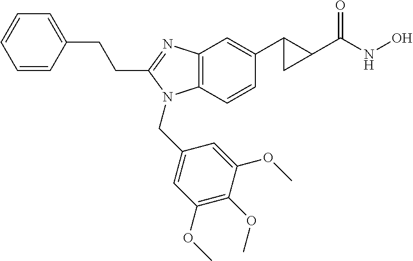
C12=C(C=CC(C3CC3C(=O)NO)=C1)N(CC1=CC(OC)=C(OC)C(OC)=C1)C(CCC1=CC=CC=C1)=N2
